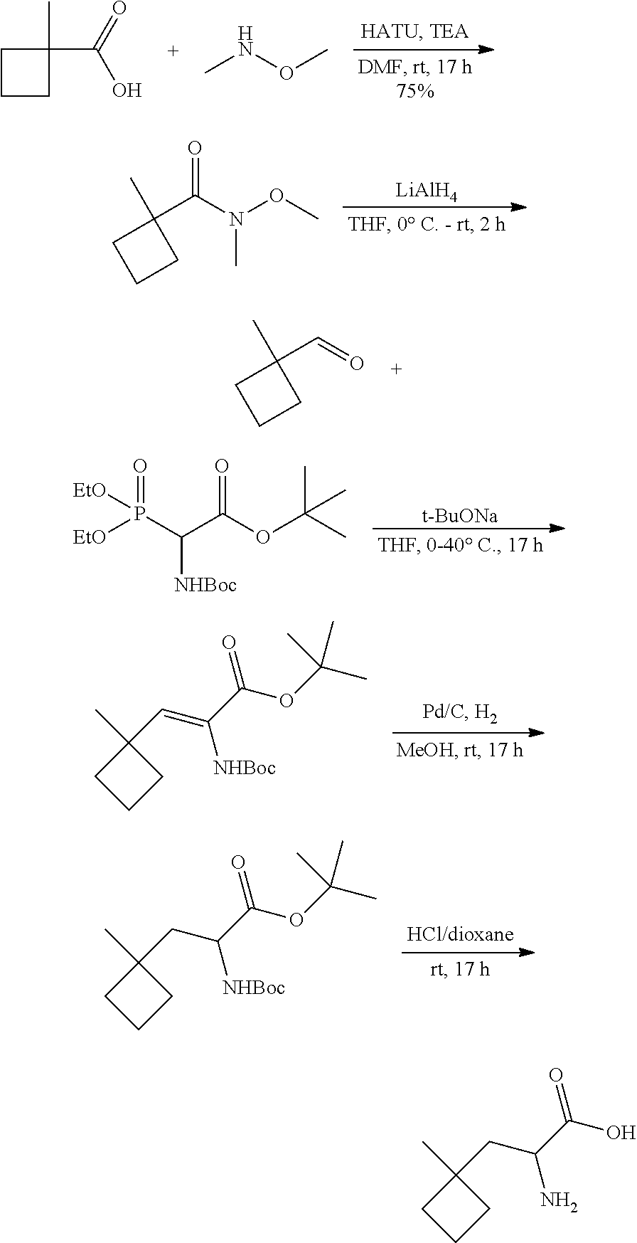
C1CCC1(C)C(=O)O.CNOC.[LiAlH4].C1(C(N(OC)C)=O)(C)CCC1.C1(C=O)(C)CCC1.[t-BuONa].[EtO]P(C(C(OC(C)(C)C)=O)[NHBoc])(=O)[EtO].C1(C=C(C(OC(C)(C)C)=O)[NHBoc])(C)CCC1.C1(CC(C(OC(C)(C)C)=O)[NHBoc])(C)CCC1.C1(CC(C(O)=O)N)(C)CCC1
